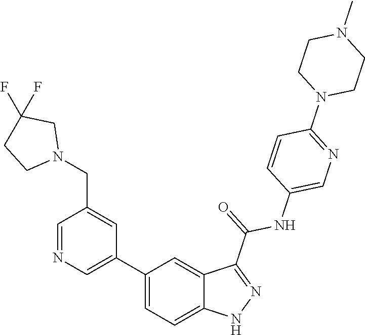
C1(C2=CN=CC(CN3CC(F)(F)CC3)=C2)=CC=C2C(=C1)C(C(=O)NC1=CN=C(N3CCN(C)CC3)C=C1)=NN2
